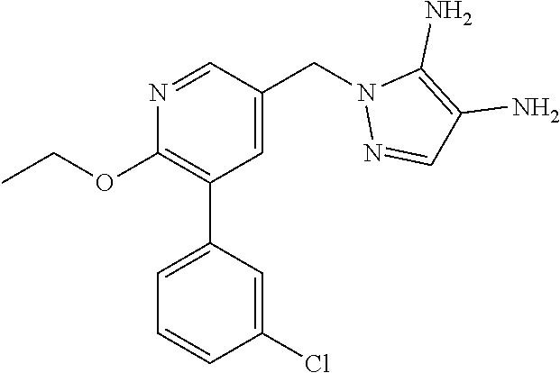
N1=CC(CN2N=CC(N)=C2N)=CC(C2=CC=CC(Cl)=C2)=C1OCC
